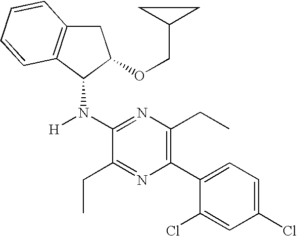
C1(N([H])C2C3=C(CC2OCC2CC2)C=CC=C3)=NC(CC)=C(C2=CC=C(Cl)C=C2Cl)N=C1CC
